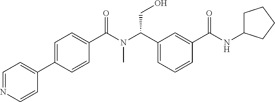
C1(C2=CC=NC=C2)=CC=C(C(N(C(C2=CC=CC(C(NC3CCCC3)=O)=C2)CO)C)=O)C=C1
